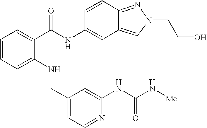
C1=CC=C(NCC2=CC=NC(NC(N[Me])=O)=C2)C(C(NC2=CC3=CN(CCO)N=C3C=C2)=O)=C1
